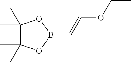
C1(C)(C)C(C)(C)OB(C=COCC)O1
